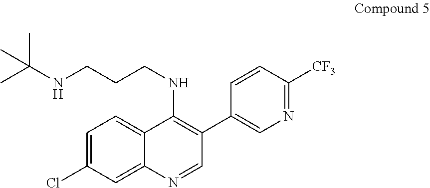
C1=C(Cl)C=C2C(=C1)C(NCCCNC(C)(C)C)=C(C1=CN=C([CF3])C=C1)C=N2
